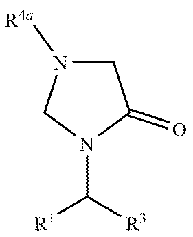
N1([R4a])CC(=O)N(C([R3])[R1])C1
